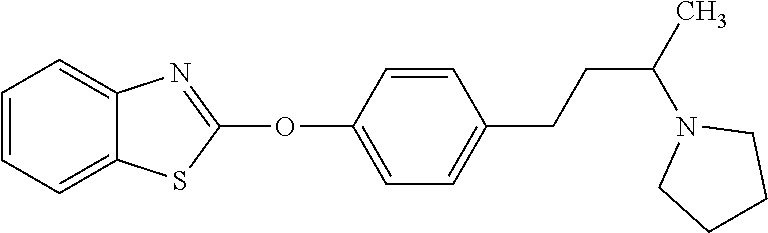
C1(OC2=NC3=CC=CC=C3S2)=CC=C(CCC(N2CCCC2)C)C=C1
